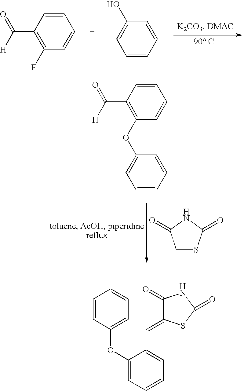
C(=O)(C1=C(F)C=CC=C1)[H].C1=C(O)C=CC=C1.C1SC(=O)NC1=O.C(=O)(C1=C(OC2=CC=CC=C2)C=CC=C1)[H].C1=CC=C(OC2=CC=CC=C2C=C2C(=O)NC(=O)S2)C=C1
